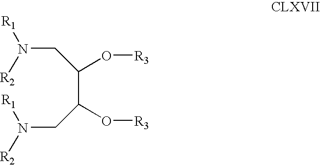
[R2]N(CC(C(CN([R1])[R2])O[R3])O[R3])[R1]
